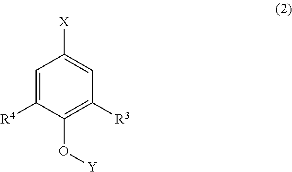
C1=C([R4])C(O[Y])=C([R3])C=C1[X]
